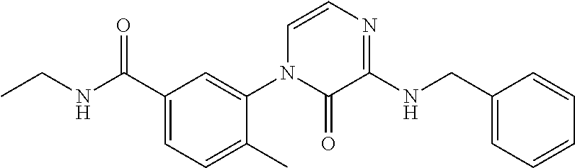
C(NC(C1=CC=C(C)C(N2C(=O)C(NCC3=CC=CC=C3)=NC=C2)=C1)=O)C
